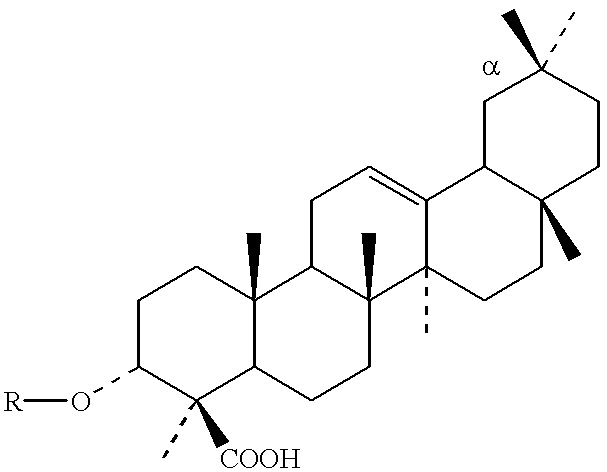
C1C(O[R])C(C)([COOH])C2C(C)(C1)C1C(C)(CC2)C2(C)C(=CC1)C1C(C)(CC2)CCC(C)(C)C1
